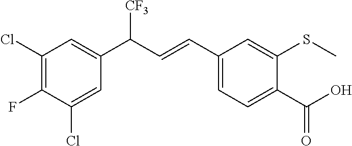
C1(Cl)=C(F)C(Cl)=CC(C(C=CC2=CC=C(C(O)=O)C(SC)=C2)[CF3])=C1
